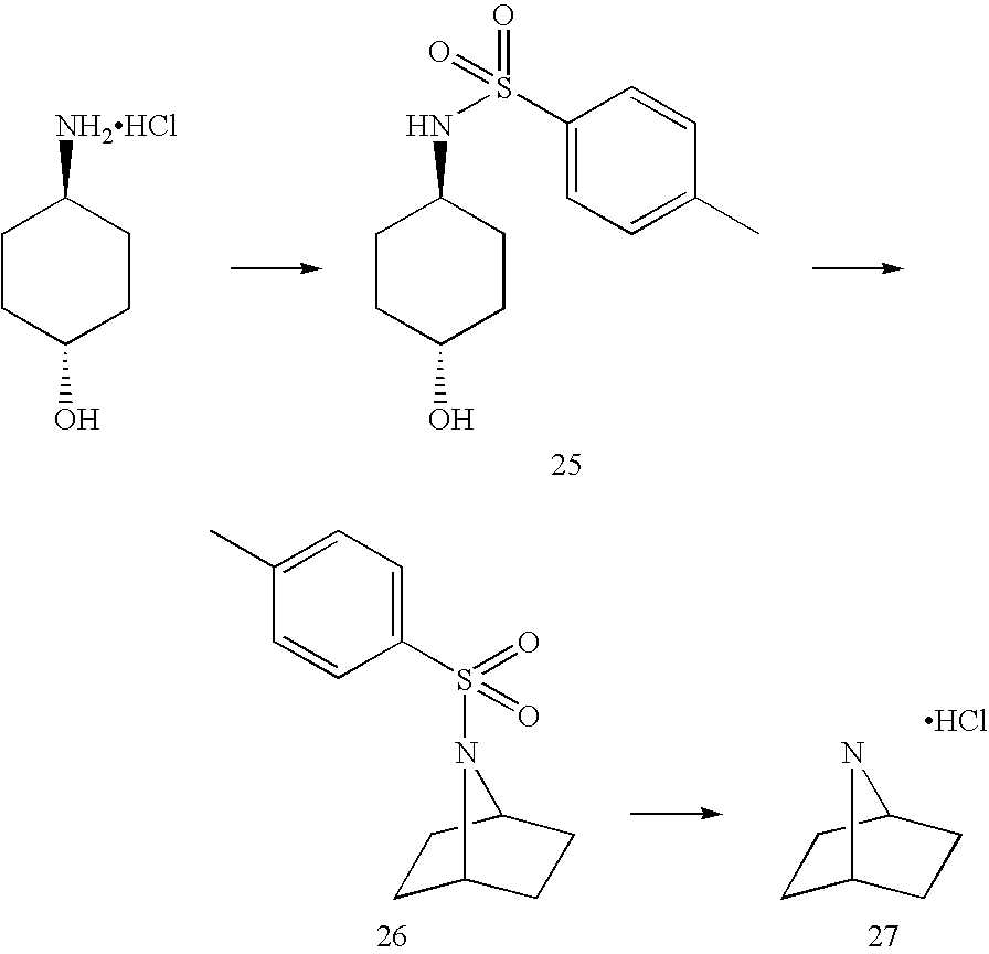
C1CC(O)CCC1NS(=O)(C1=CC=C(C)C=C1)=O.C1CC(O)CCC1[NH2HCl].C1(C)=CC=C(S(=O)(=O)N2C3CCC2CC3)C=C1.C1C2CCC(C1)N2.Cl
